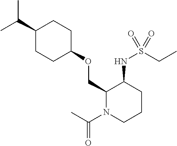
CC(C)C1CCC(OCC2N(C(C)=O)CCCC2NS(CC)(=O)=O)CC1
